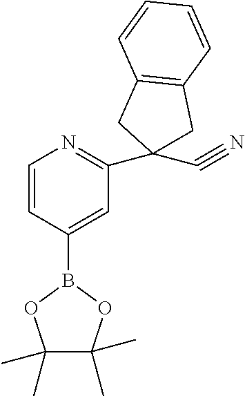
C1=CC(B2OC(C)(C)C(C)(C)O2)=CC(C2(C#N)CC3=C(C2)C=CC=C3)=N1
